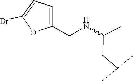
C(CC(C)C)(C)NCC1=CC=C(Br)O1
